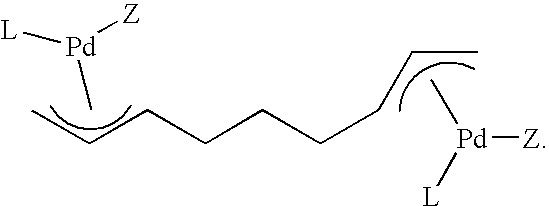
[Pd]([Z])(C)[L].C(C)CCCCCCC.C[Pd]([Z])[L]
